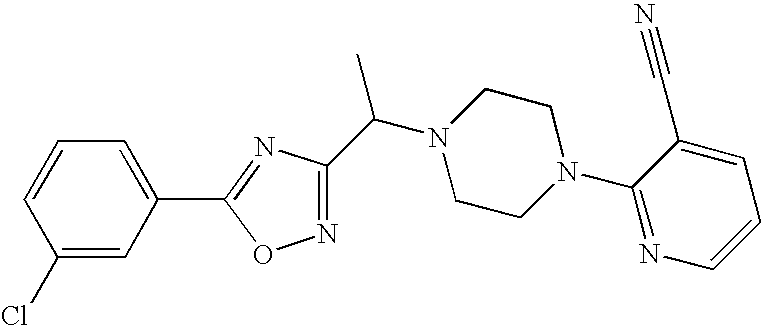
C1(Cl)=CC(C2=NC(C(N3CCN(C4=NC=CC=C4C#N)CC3)C)=NO2)=CC=C1
